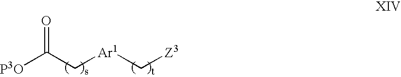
[Z3]C[Ar1]CC([P3O])=O
